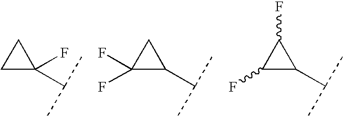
C1C(C(C)C)(F)C1.C1(F)(F)C(C(C)C)C1.C1(F)C(C(C)C)C1F
